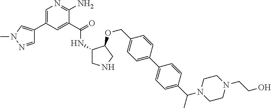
C1=C(C2=CN(C)N=C2)C=C(C(=O)NC2CNCC2OCC2=CC=C(C3=CC=C(C(N4CCN(CCO)CC4)C)C=C3)C=C2)C(N)=N1
